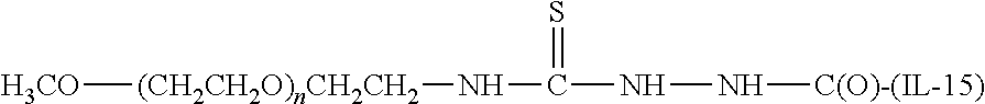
[H3CO][(CH2CH2O)nCH2CH2]NC(=S)NN[C(O)-(IL-15)]
